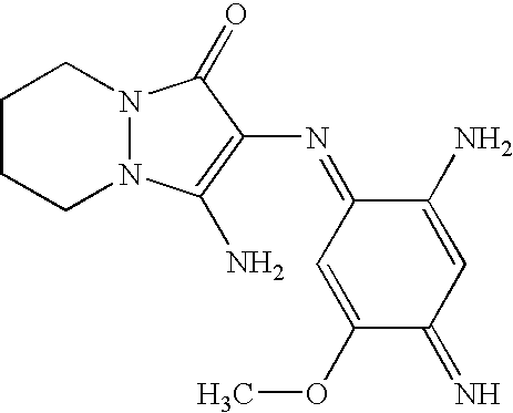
C1CCN2N(C1)C(=O)C(N=C1C=C(OC)C(=N)C=C1N)=C2N
